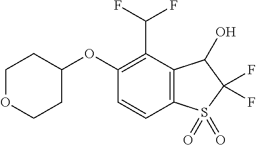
C1OCCC(OC2=C(C(F)F)C3=C(C=C2)S(=O)(=O)C(F)(F)C3O)C1
